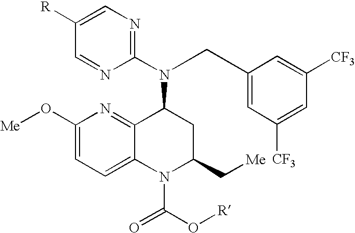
[R]C1=CN=C(N(C2C3=NC(O[Me])=CC=C3N(C(O[R])=O)C(C[Me])C2)CC2=CC([CF3])=CC([CF3])=C2)N=C1
